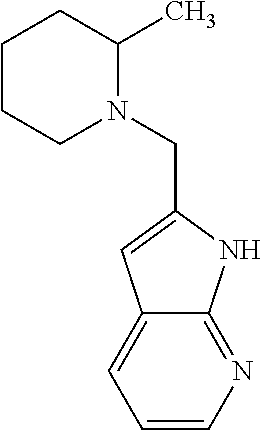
C1=CN=C2C(=C1)C=C(CN1C(C)CCCC1)N2
